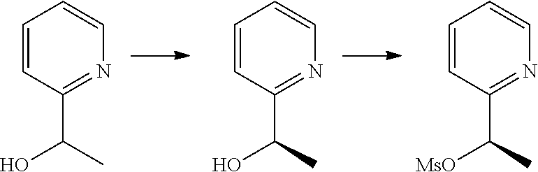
C1=CC(C(C)O)=NC=C1.C1=CC(C(C)O)=NC=C1.C1=CC(C(C)[MsO])=NC=C1
